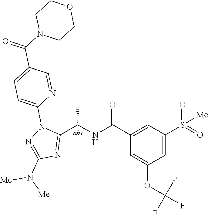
C1(C(=O)NC(C2=NC(N([Me])[Me])=NN2C2=CC=C(C(=O)N3CCOCC3)C=N2)C)=CC(S(=O)(=O)[Me])=CC(OC(F)(F)F)=C1
